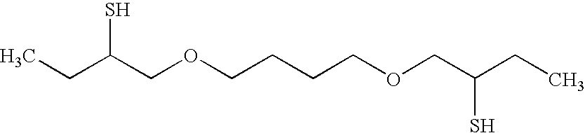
CCC(COCCCCOCC(CC)S)S
